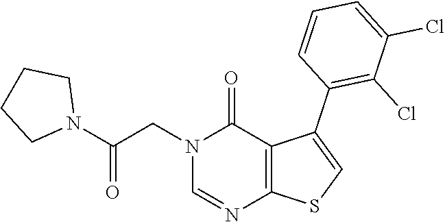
C1=NC2=C(C(=O)N1CC(N1CCCC1)=O)C(C1=C(Cl)C(Cl)=CC=C1)=CS2
